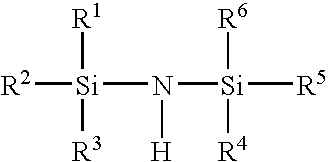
[R2][Si]([R1])([R3])N([Si]([R5])([R4])[R6])[H]
